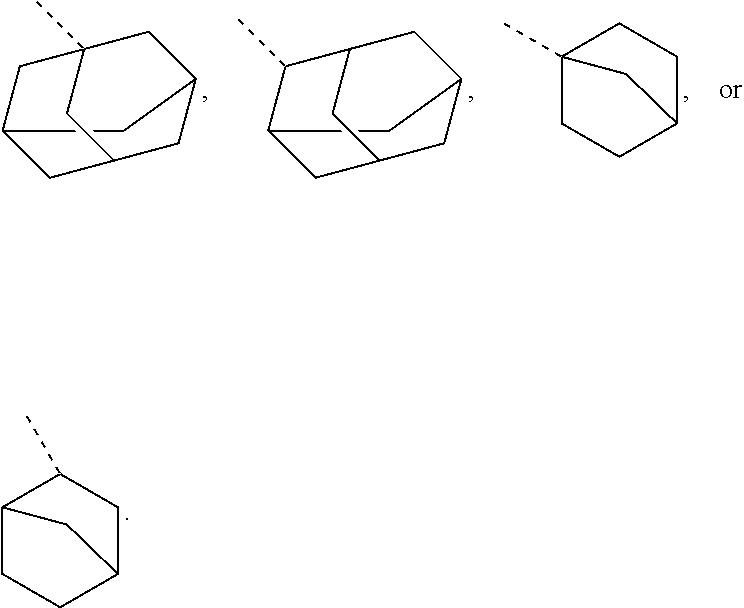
C12(C)CC3CC(CC(C1)C3)C2.C12CC3CC(CC(C1C)C3)C2.C12(C)CCC(CC1)C2.C12CCC(CC1C)C2
